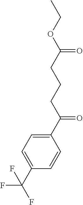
C1(C(CCCC(OCC)=O)=O)=CC=C(C(F)(F)F)C=C1
